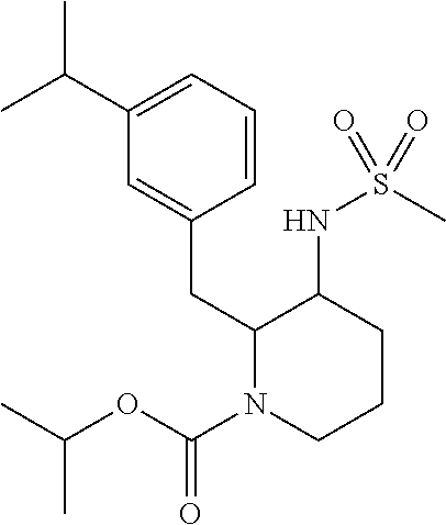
C(C1=CC=CC(CC2N(C(OC(C)C)=O)CCCC2NS(C)(=O)=O)=C1)(C)C
